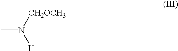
CN([CH2OCH3])[H]
